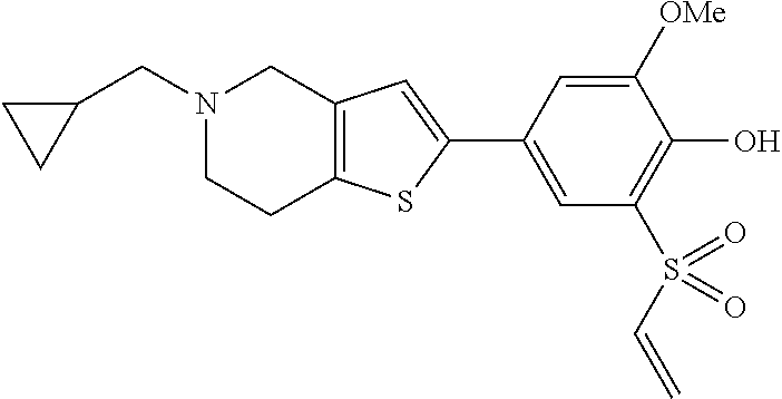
C1(C2=CC(S(C=C)(=O)=O)=C(O)C([OMe])=C2)=CC2=C(S1)CCN(CC1CC1)C2
